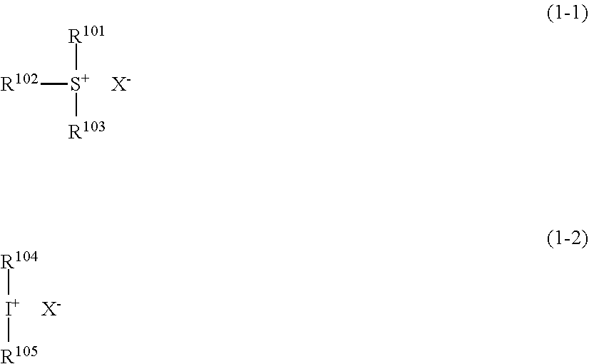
[S+    X-]([R102])([R101])[R103].[I+    X-]([R104])[R105]
